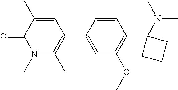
C1=C(C2=C(C)N(C)C(=O)C(C)=C2)C=CC(C2(N(C)C)CCC2)=C1OC
